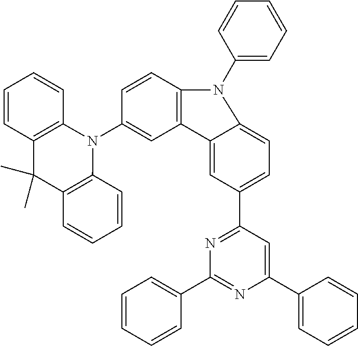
C12=C(C=CC(N3C4=C(C(C)(C)C5=C3C=CC=C5)C=CC=C4)=C1)N(C1=CC=CC=C1)C1=CC=C(C3=NC(C4=CC=CC=C4)=NC(C4=CC=CC=C4)=C3)C=C21
